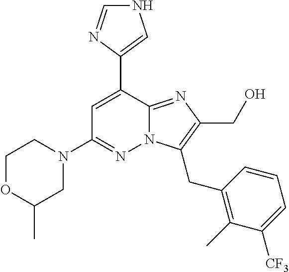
N12C(=NC(CO)=C1CC1=C(C)C([CF3])=CC=C1)C(C1=CNC=N1)=CC(N1CCOC(C)C1)=N2
